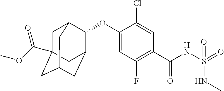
O(C1=CC(F)=C(C(NS(=O)(=O)NC)=O)C=C1Cl)C1C2CC3CC(C(OC)=O)(CC1C3)C2
